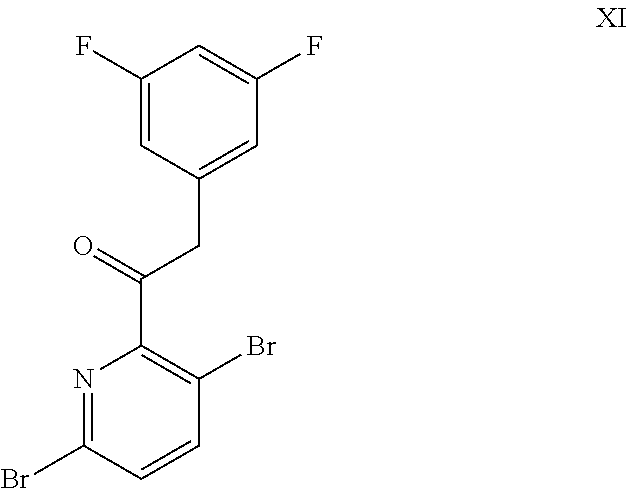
C1=C(F)C=C(CC(C2=C(Br)C=CC(Br)=N2)=O)C=C1F
